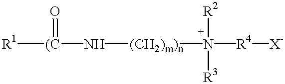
[R1][(C](N[(CH2)m)n]N([R2])([R3])[R4][X-])=O
